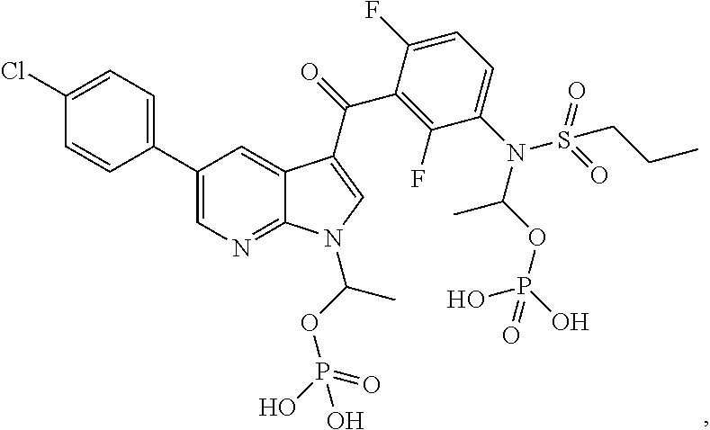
C1(Cl)=CC=C(C2=CN=C3C(=C2)C(C(=O)C2=C(F)C(N(S(CCC)(=O)=O)C(OP(O)(O)=O)C)=CC=C2F)=CN3C(OP(O)(=O)O)C)C=C1
